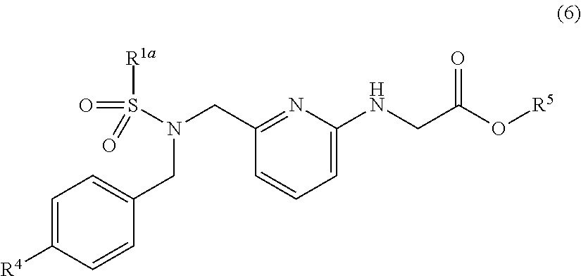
[R1a]S(=O)(=O)N(CC1=CC=C([R4])C=C1)CC1=NC(NCC(O[R5])=O)=CC=C1
